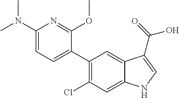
C1(N(C)C)=CC=C(C2=C(Cl)C=C3C(=C2)C(C(=O)O)=CN3)C(OC)=N1
